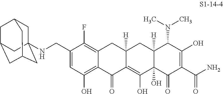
C1(CNC23CC4CC(CC(C2)C4)C3)=CC(O)=C2C(=C1F)CC1([H])C(=C(O)C3(O)C([H])(C1)C(N(C)C)C(O)=C(C(N)=O)C3=O)C2=O
